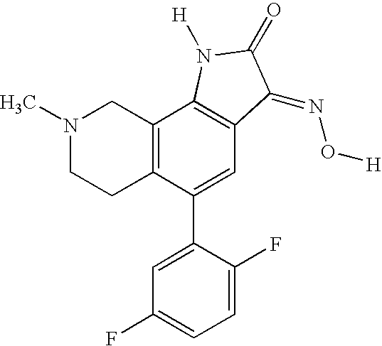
N1(C)CCC2=C(C1)C1=C(C=C2C2=CC(F)=CC=C2F)C(=NO[H])C(=O)N1[H]
